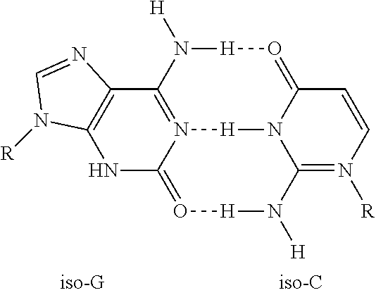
C12=N([R])C=CC3=O[H]N([H])C4=N([H]N13)C(=O[H]N2[H])NC1=C4N=CN1[R]
